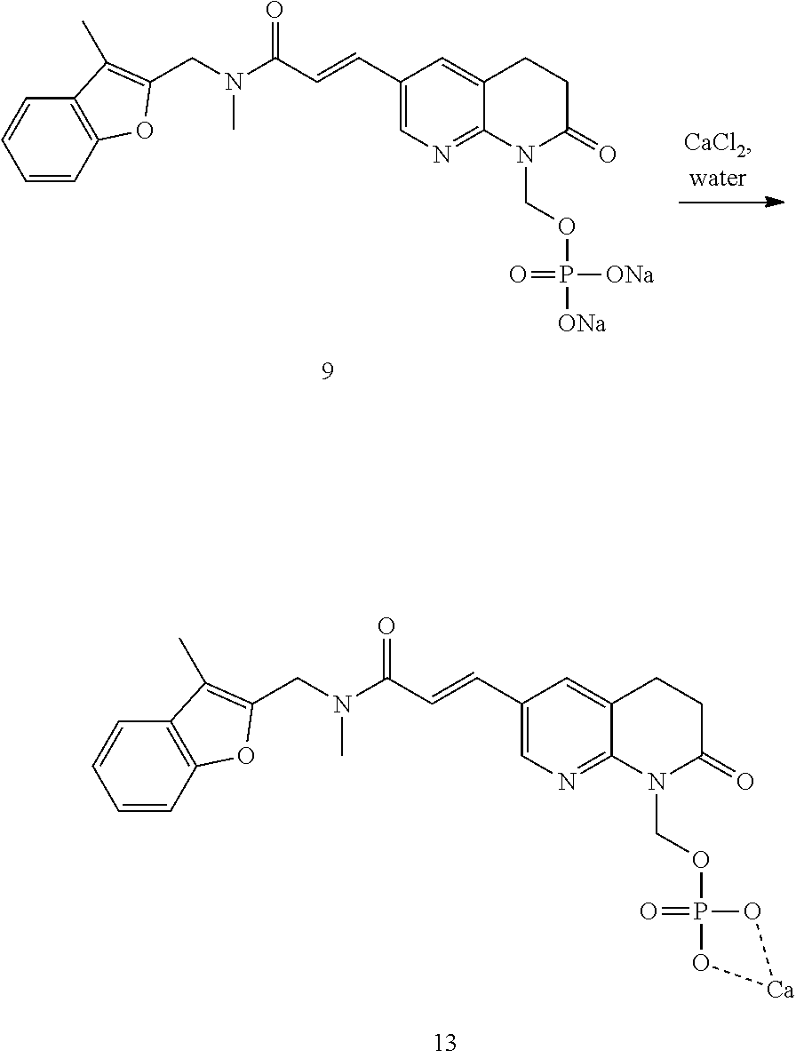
C(N(C(C=CC1=CN=C2C(=C1)CCC(=O)N2COP1(=O)O[Ca]O1)=O)C)C1=C(C)C2=C(C=CC=C2)O1.C(N(C(C=CC1=CN=C2C(=C1)CCC(=O)N2COP([ONa])(=O)[ONa])=O)C)C1=C(C)C2=C(C=CC=C2)O1
